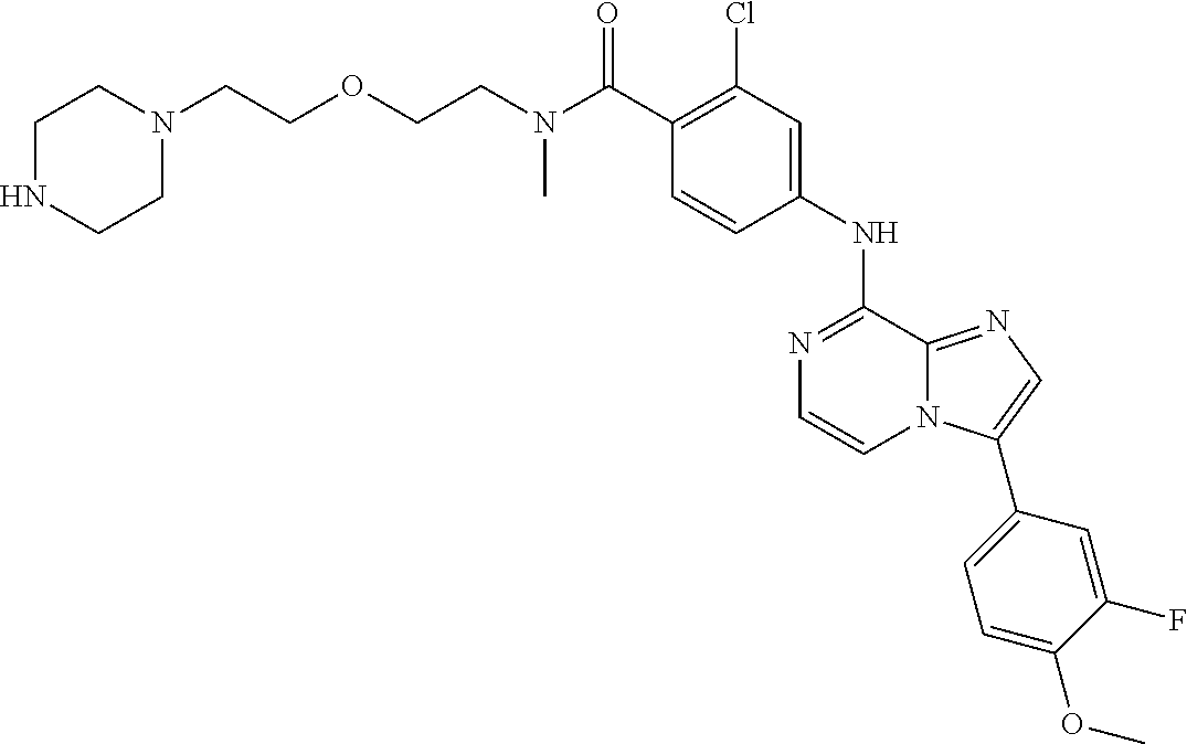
C(C1=C(Cl)C=C(NC2=NC=CN3C2=NC=C3C2=CC=C(OC)C(F)=C2)C=C1)(=O)N(CCOCCN1CCNCC1)C
